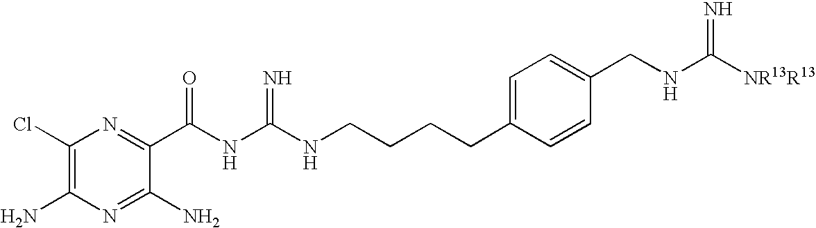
C1(Cl)=C(N)N=C(N)C(C(NC(NCCCCC2=CC=C(CNC([NR13R13])=N)C=C2)=N)=O)=N1
